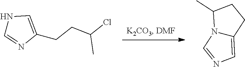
N1C=NC(CCC(Cl)C)=C1.N12C(=CN=C1)CCC2C
